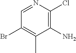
C1=NC(Cl)=C(N)C(C)=C1Br
